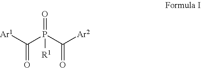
[Ar1]C(P(C([Ar2])=O)(=O)[R1])=O
